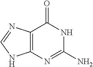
C12=C(N=C(N)NC1=O)NC=N2
